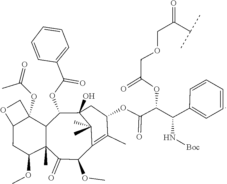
COC1C2(C)C(=O)C(OC)C3=C(C)C(OC(C(OC(=O)COCC(=O)C(C)C)C(N[Boc])C4=CC=CC=C4)=O)CC(O)(C3(C)C)C(OC(C3=CC=CC=C3)=O)C2C2(OC(C)=O)C(C1)OC2
